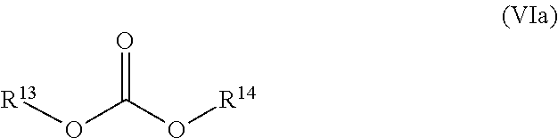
O(C(O[R14])=O)[R13]
